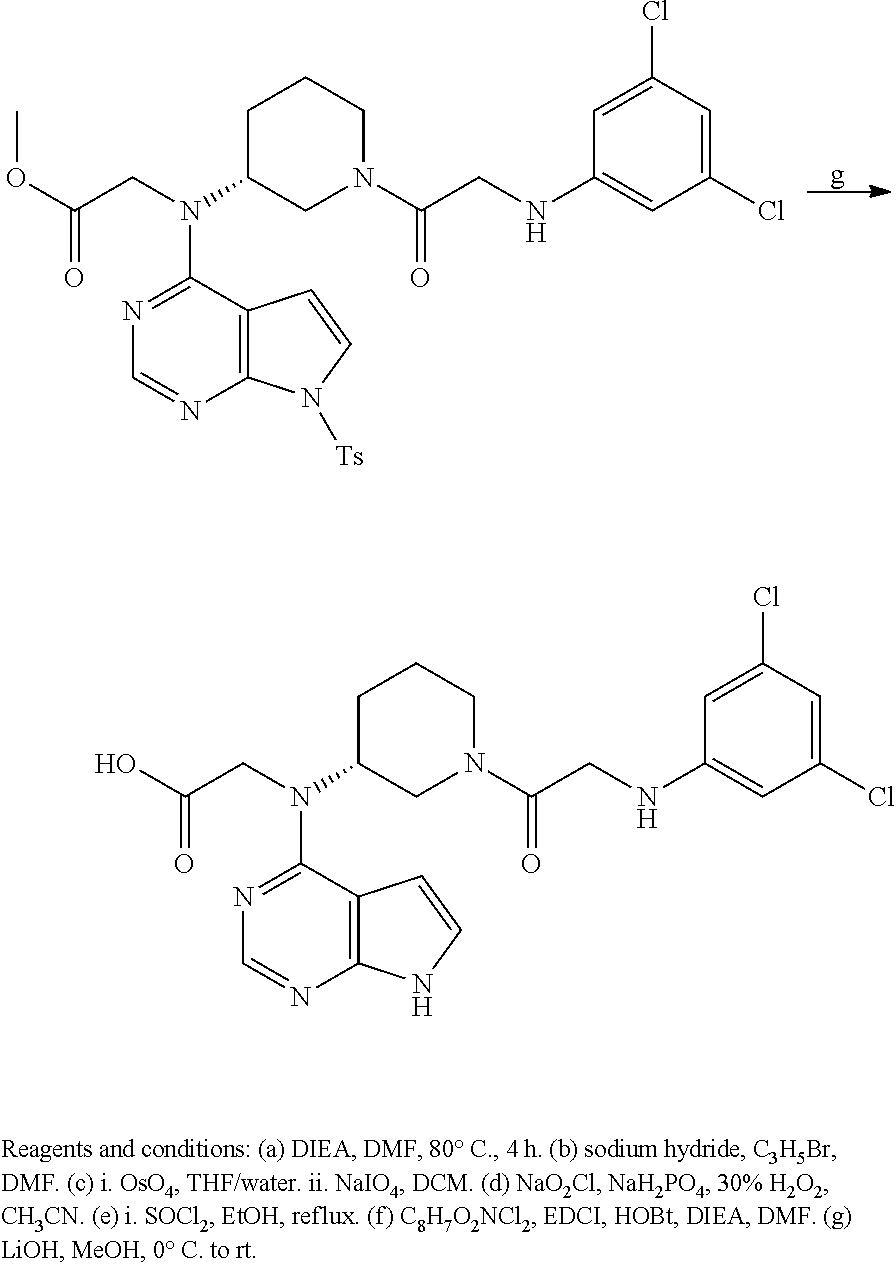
C12=C(N=CN=C1N(C1CCCN(C(CNC3=CC(Cl)=CC(Cl)=C3)=O)C1)CC(OC)=O)N([Ts])C=C2.C12=C(N=CN=C1N(C1CCCN(C(CNC3=CC(Cl)=CC(Cl)=C3)=O)C1)CC(O)=O)NC=C2
